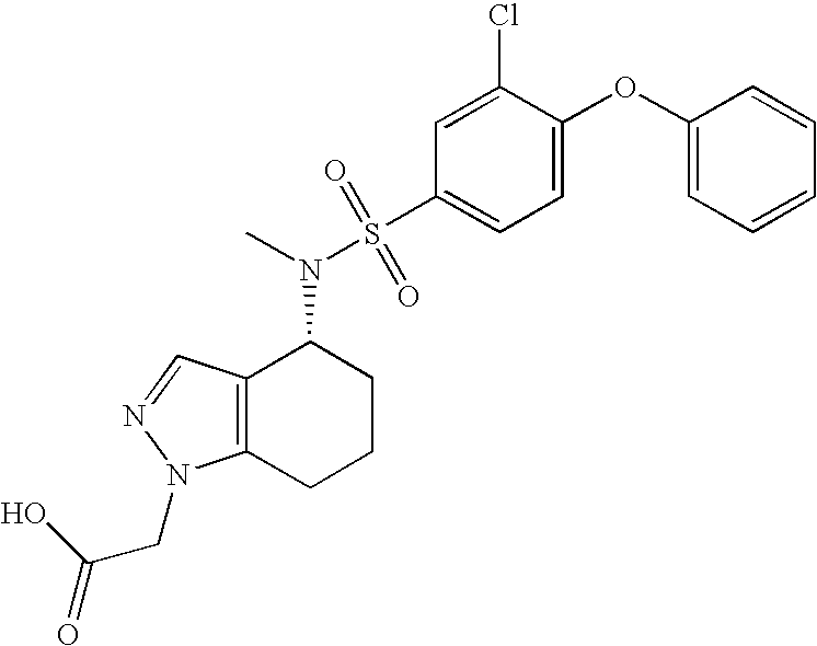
N(C1C2=C(CCC1)N(CC(=O)O)N=C2)(C)S(C1=CC=C(OC2=CC=CC=C2)C(Cl)=C1)(=O)=O
